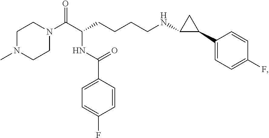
C1N(C)CCN(C(C(CCCCNC2C(C3=CC=C(F)C=C3)C2)NC(C2=CC=C(F)C=C2)=O)=O)C1
